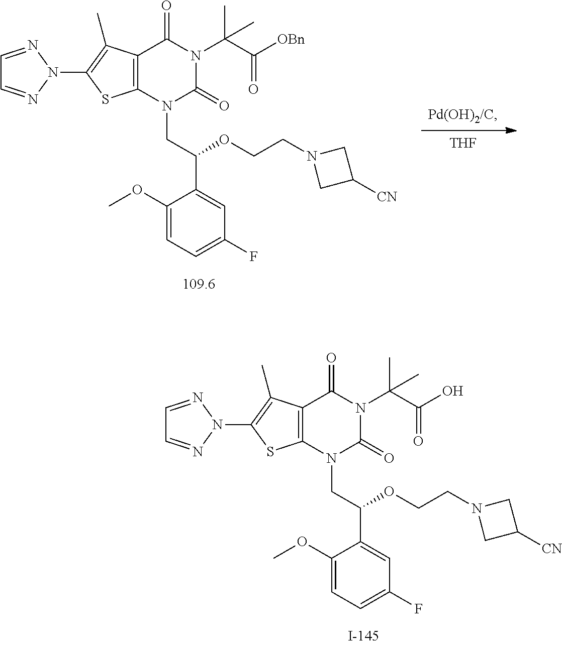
C12=C(N(CC(C3=CC(F)=CC=C3OC)OCCN3CC([CN])C3)C(=O)N(C(C(O)=O)(C)C)C1=O)SC(N1N=CC=N1)=C2C.[THF].[Pd(OH)2/C].C12=C(N(CC(C3=CC(F)=CC=C3OC)OCCN3CC([CN])C3)C(=O)N(C(C([OBn])=O)(C)C)C1=O)SC(N1N=CC=N1)=C2C
